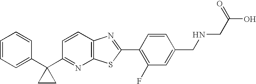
C1=CC=C(C2(C3=NC4=C(C=C3)N=C(C3=C(F)C=C(CNCC(O)=O)C=C3)S4)CC2)C=C1
